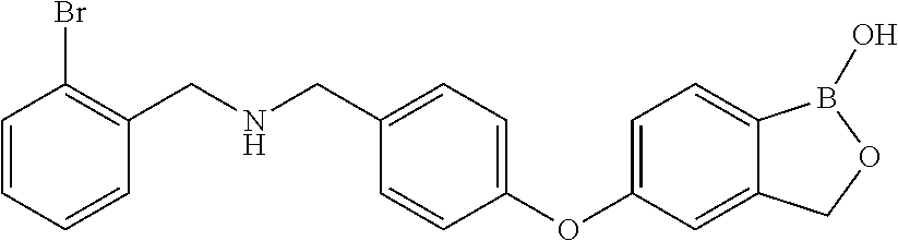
C1=C(OC2=CC=C(CNCC3=C(Br)C=CC=C3)C=C2)C=C2C(=C1)B(O)OC2
